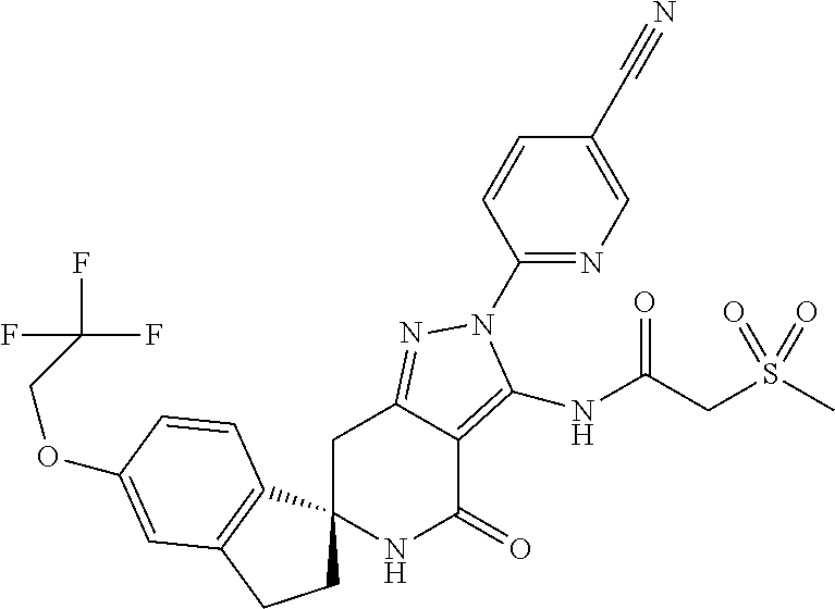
O(C1=CC2=C(C3(CC2)NC(=O)C2=C(NC(CS(C)(=O)=O)=O)N(C4=NC=C(C#N)C=C4)N=C2C3)C=C1)CC(F)(F)F
